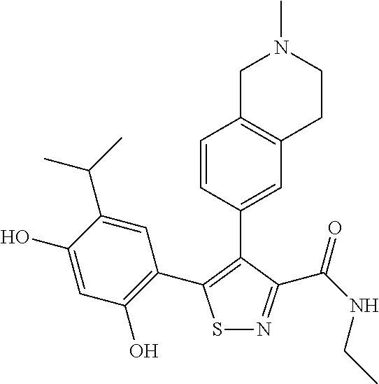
S1N=C(C(NCC)=O)C(C2=CC3=C(C=C2)CN(C)CC3)=C1C1=C(O)C=C(O)C(C(C)C)=C1
